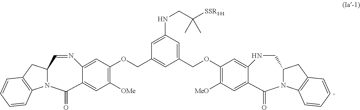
C12=CC(OCC3=CC(COC4=C([MeO])C=C5C(=C4)NCC4N(C5=O)C5=C(C4)C=CC=C5)=CC(NCC([SSR101])(C)C)=C3)=C([OMe])C=C1C(=O)N1C(C=N2)CC2=C1C=CC=C2
